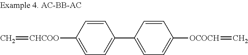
C1=CC([CHCOO]=C)=CC=C1C1=CC=C([OCOCH]=C)C=C1
